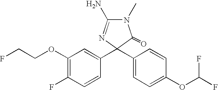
N1(C)C(N)=NC(C2=CC(OCCF)=C(F)C=C2)(C2=CC=C(OC(F)F)C=C2)C1=O
